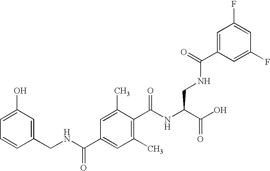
C1(O)=CC=CC(CNC(C2=CC(C)=C(C(NC(C(O)=O)CNC(=O)C3=CC(F)=CC(F)=C3)=O)C(C)=C2)=O)=C1
